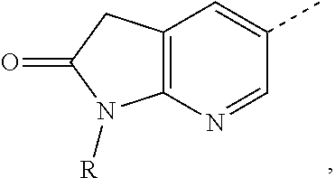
C12=C(N=CC(C)=C1)N([R])C(=O)C2
